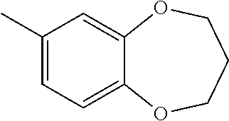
C1(C)=CC=C2C(=C1)OCCCO2
